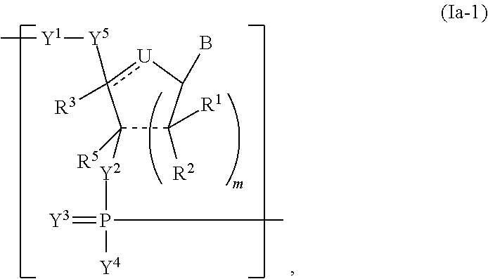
C1([R5])([Y2]P(=[Y3])([Y4])C)C([R1])([R2])C(B)[U]c1([R3])[Y5][Y1]C
